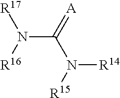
N(C(=[A])N([R14])[R15])([R16])[R17]
